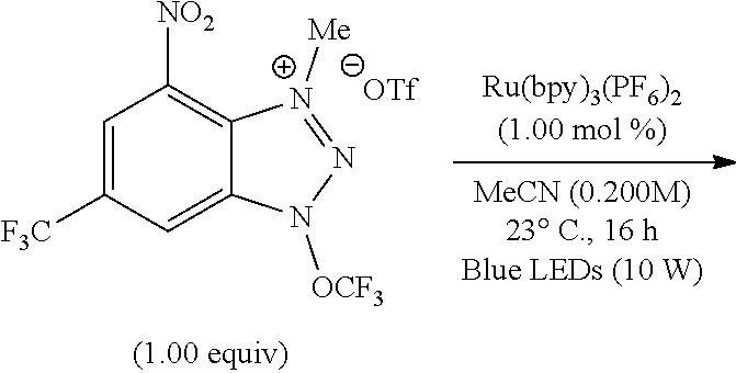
C1=C([F3C])C=C2C(=C1[NO2])[N+]([Me])=NN2[OCF3]
